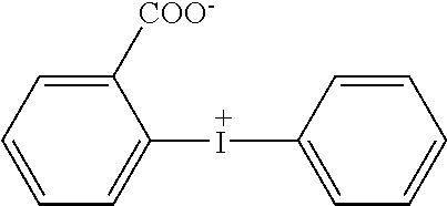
C1([+I]C2=CC=CC=C2[COO-])=CC=CC=C1
